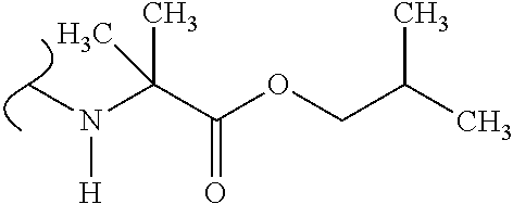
CN(C(C(OCC(C)C)=O)(C)C)[H]
